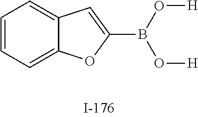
C1=CC=C2C(=C1)C=C(B(O[H])O[H])O2
